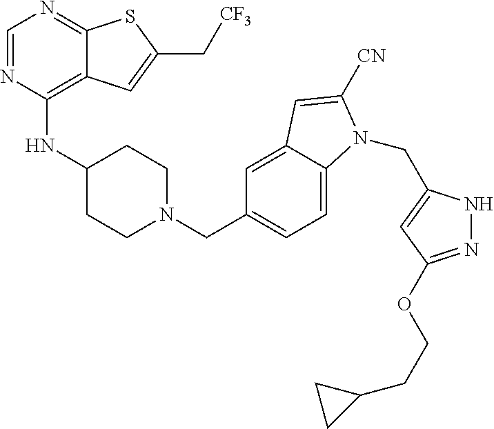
C1=NC(NC2CCN(CC3=CC=C4C(=C3)C=C([CN])N4CC3=CC(OCCC4CC4)=NN3)CC2)=C2C(=N1)SC(C[CF3])=C2
